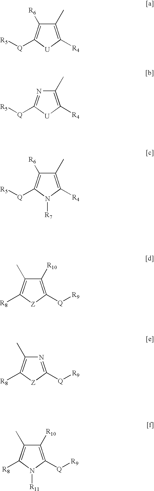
C1(C)=C([R4])[U]C([Q][R5])=C1[R6].C1(C)=C([R4])[U]C([Q][R5])=N1.C1(C)=C([R4])N([R7])C([Q][R5])=C1[R6].C1(C)=C([R8])[Z]C([Q][R9])=C1[R10].C1(C)=C([R8])[Z]C([Q][R9])=N1.C1(C)=C([R8])N([R11])C([Q][R9])=C1[R10]
